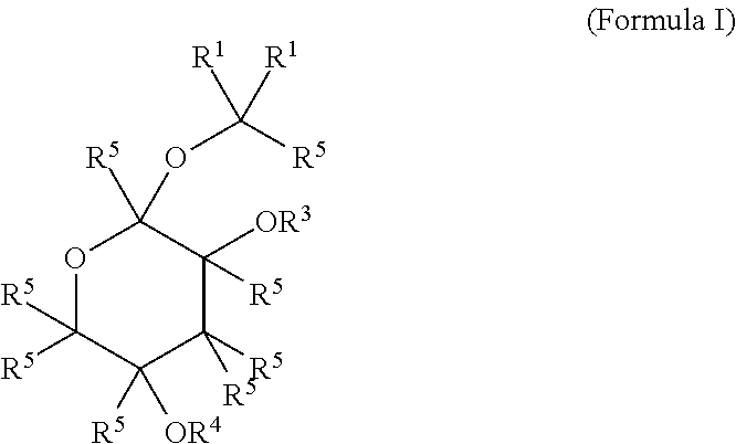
O1C([R5])([R5])C([R5])([OR4])C([R5])([R5])C([R5])([OR3])C1([R5])OC([R1])([R5])[R1]
